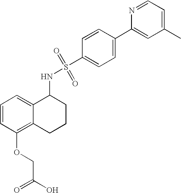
C1(NS(=O)(=O)C2=CC=C(C3=CC(C)=CC=N3)C=C2)C2=CC=CC(OCC(=O)O)=C2CCC1
